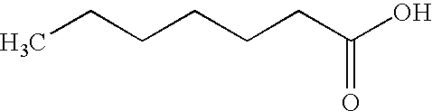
CCCCCCC(O)=O
